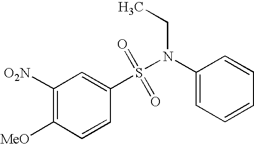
C1([O2N])=C([MeO])C=CC(S(N(C2=CC=CC=C2)CC)(=O)=O)=C1
